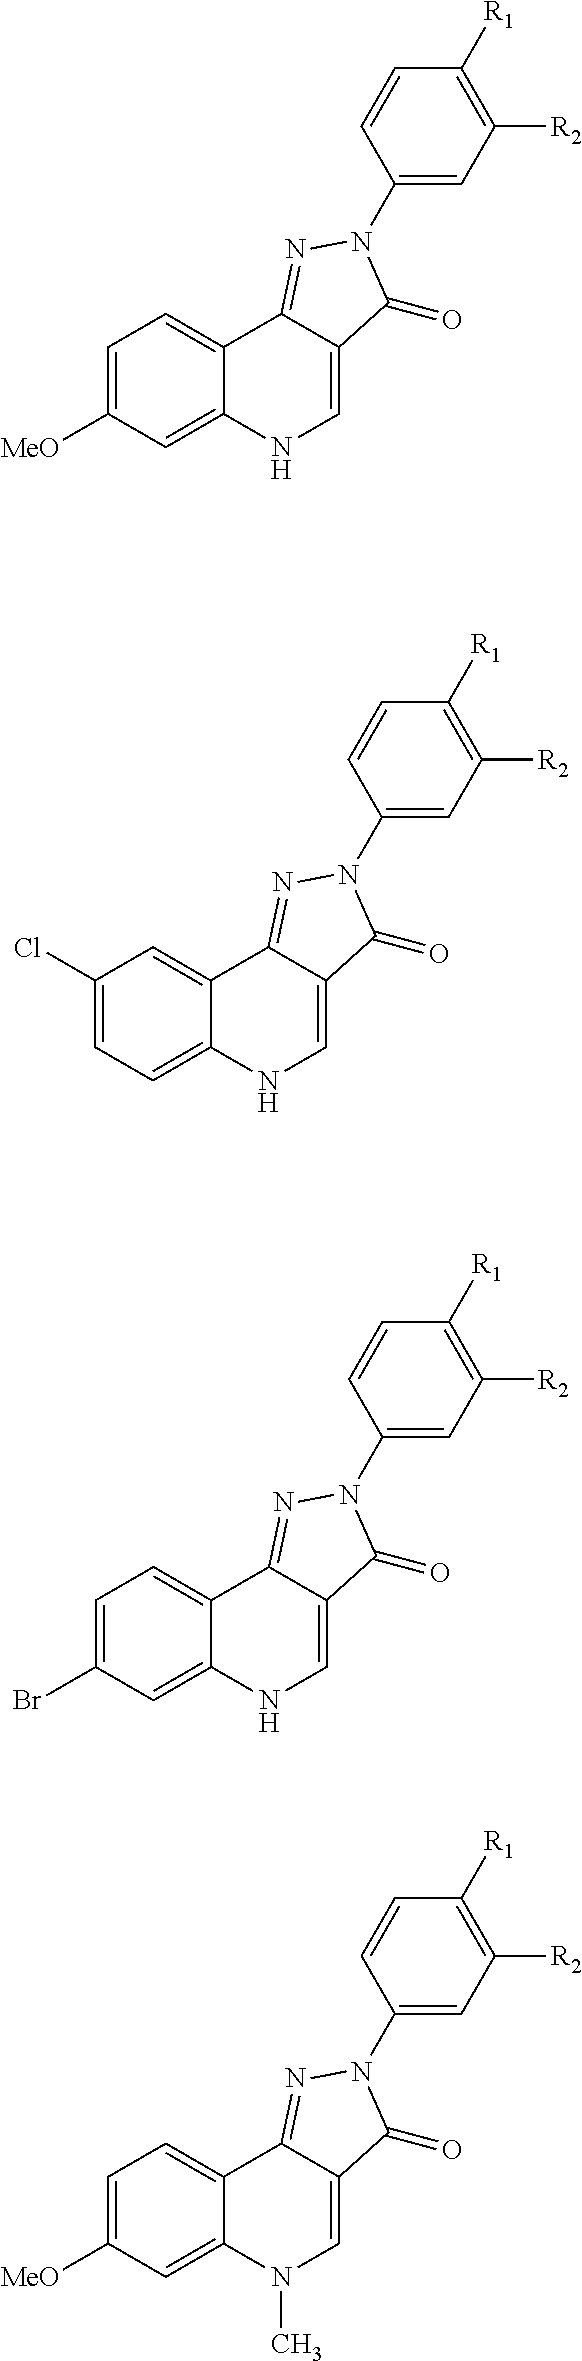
C1=C([MeO])C=C2C(=C1)C1=NN(C3=CC([R2])=C([R1])C=C3)C(=O)C1=CN2.C1(Cl)=CC=C2C(=C1)C1=NN(C3=CC([R2])=C([R1])C=C3)C(=O)C1=CN2.C1=C(Br)C=C2C(=C1)C1=NN(C3=CC([R2])=C([R1])C=C3)C(=O)C1=CN2.C1=C([MeO])C=C2C(=C1)C1=NN(C3=CC([R2])=C([R1])C=C3)C(=O)C1=CN2C
